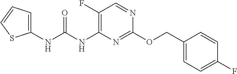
C1(OCC2=CC=C(F)C=C2)=NC(NC(NC2=CC=CS2)=O)=C(F)C=N1
